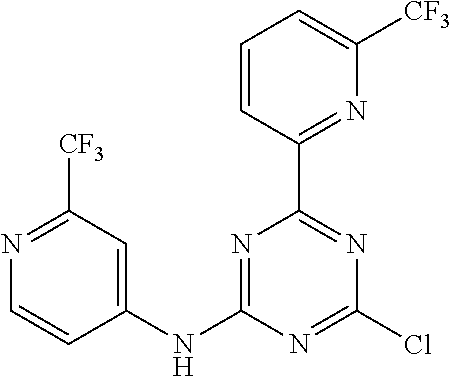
C1=CC(C2=NC(Cl)=NC(NC3=CC([CF3])=NC=C3)=N2)=NC([CF3])=C1
